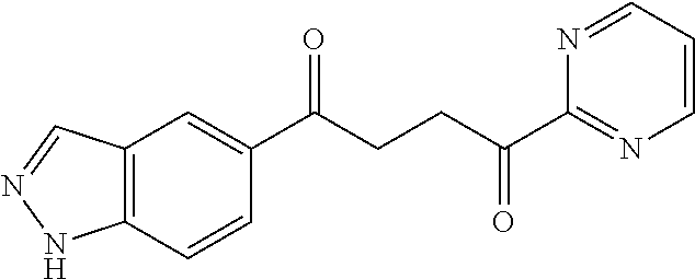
C1(C(CCC(C2=NC=CC=N2)=O)=O)=CC2=C(C=C1)NN=C2
